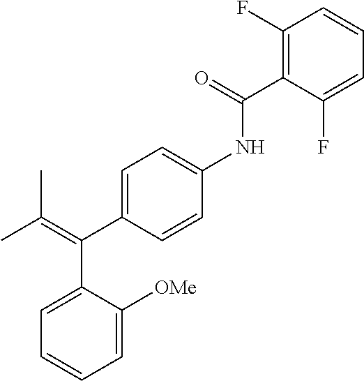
C1=C(C(=C(C)C)C2=CC=CC=C2[OMe])C=CC(NC(C2=C(F)C=CC=C2F)=O)=C1
